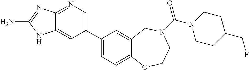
C1(C2=CN=C3C(=C2)NC(N)=N3)=CC=C2C(=C1)CN(C(N1CCC(CF)CC1)=O)CCO2
